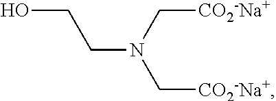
OCCN(C[CO2-Na+])C[CO2-Na+]
